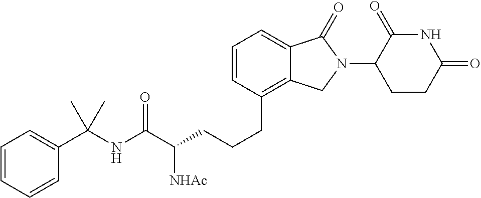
C(CCC1=C2C(=CC=C1)C(=O)N(C1C(=O)NC(=O)CC1)C2)C(C(NC(C1=CC=CC=C1)(C)C)=O)[NHAc]
